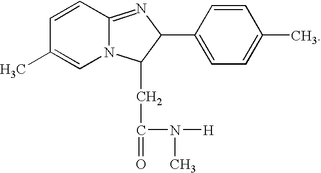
N12C(=NC(C3=CC=C(C)C=C3)C1CC(=O)N([H])C)C=CC(C)=C2
